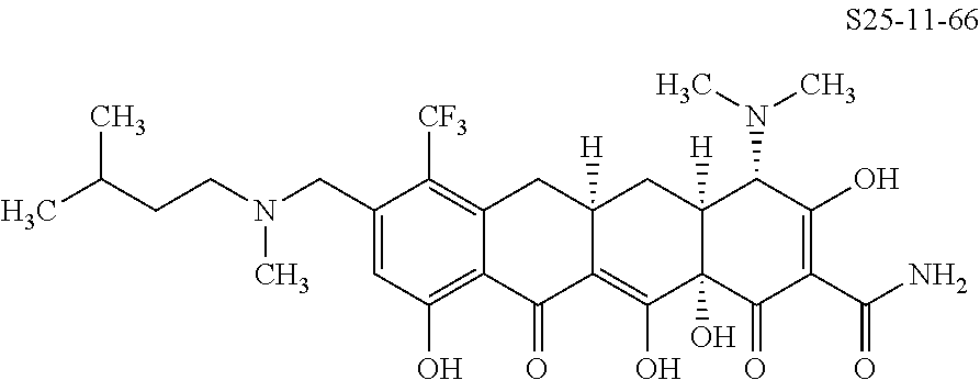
C1(CN(CCC(C)C)C)=CC(O)=C2C(=C1[CF3])CC1([H])C(=C(O)C3(O)C([H])(C1)C(N(C)C)C(O)=C(C(N)=O)C3=O)C2=O
